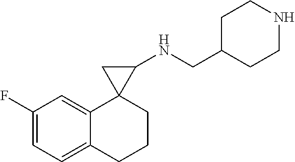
C1=C(F)C=C2C(=C1)CCCC21C(NCC2CCNCC2)C1
